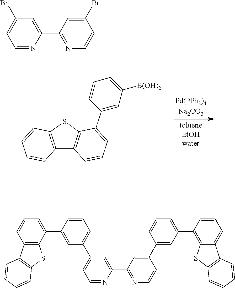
C1=NC(C2=NC=CC(Br)=C2)=CC(Br)=C1.C12=C(SC3=C1C=CC=C3C1=CC([B(OH)2])=CC=C1)C=CC=C2.C12=C(C(C3=CC(C4=CC=NC(C5=NC=CC(C6=CC(C7=C8C(=CC=C7)C7=C(S8)C=CC=C7)=CC=C6)=C5)=C4)=CC=C3)=CC=C1)SC1=C2C=CC=C1
